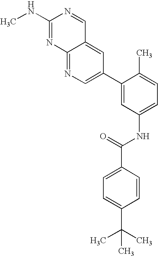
C12=CC(C3=CC(NC(=O)C4=CC=C(C(C)(C)C)C=C4)=CC=C3C)=CN=C1N=C(NC)N=C2
